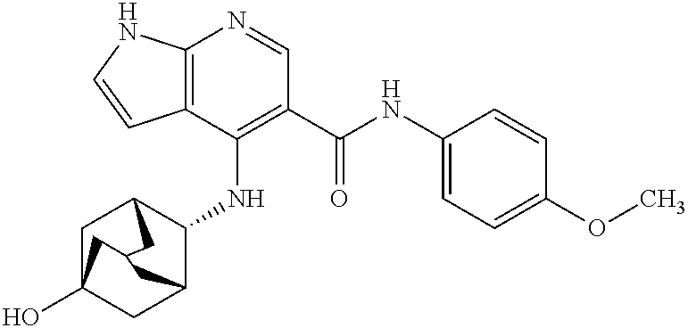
C12=C(C(NC3C4CC5(O)CC3CC(C5)C4)=C(C(NC3=CC=C(OC)C=C3)=O)C=N1)C=CN2
